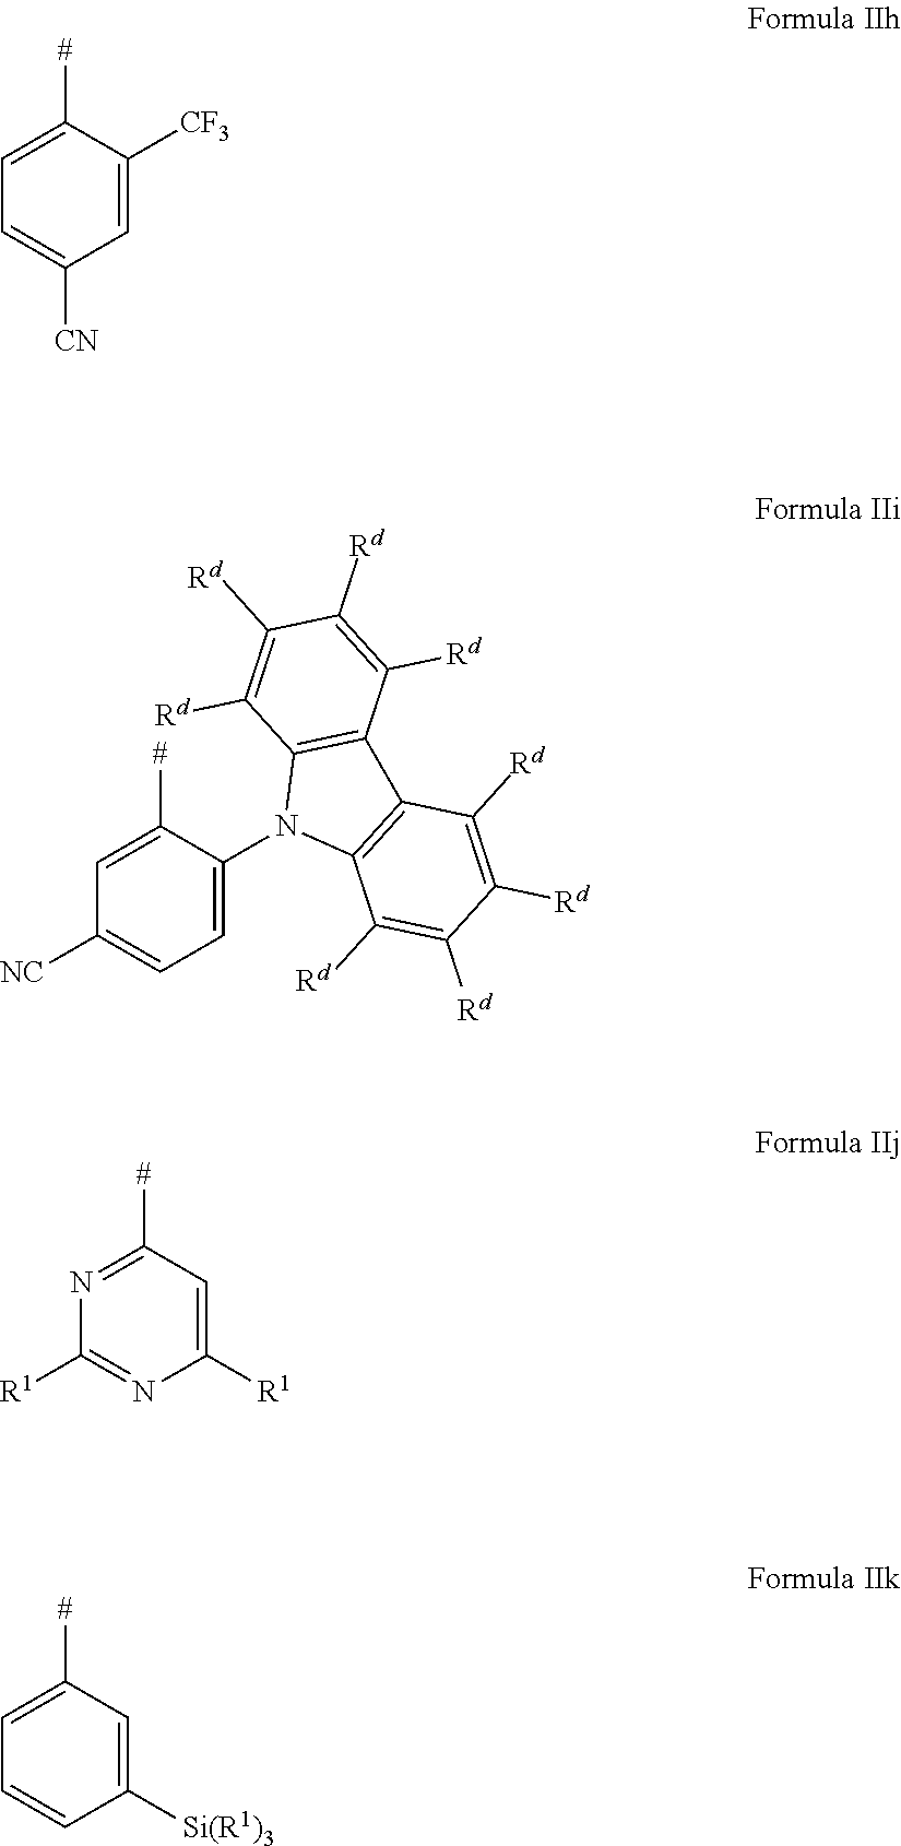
C1=C([CF3])C([#])=CC=C1[CN].C1=C(N2C3=C(C4=C2C([Rd])=C([Rd])C([Rd])=C4[Rd])C([Rd])=C([Rd])C([Rd])=C3[Rd])C([#])=CC([NC])=C1.C1([R1])=CC([#])=NC([R1])=N1.C1([Si(R1)3])=CC([#])=CC=C1
